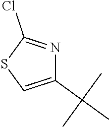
C1(C(C)(C)C)=CSC(Cl)=N1
